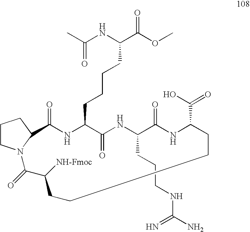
C1(=O)NC(CCCCC(C(OC)=O)NC(C)=O)C(=O)NC(CCCNC(N)=N)C(=O)NC(C(O)=O)CCCCC([NH-Fmoc])C(=O)N2CCCC12
